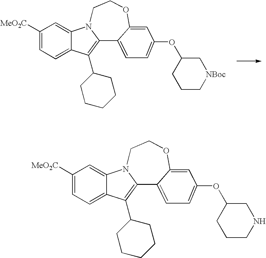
C1([MeO2C])=CC=C2C(=C1)N1C(=C2C2CCCCC2)C2=CC=C(OC3CCCNC3)C=C2OCC1.C1([MeO2C])=CC=C2C(=C1)N1C(=C2C2CCCCC2)C2=CC=C(OC3CCC[NBoc]C3)C=C2OCC1
